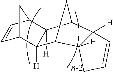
C12C=CC(C1)C1([H])C2([H])C2C3([H])C([H])(C1C2)CC=C3
